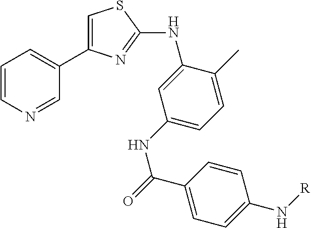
C1=CN=CC(C2=CSC(NC3=CC(NC(=O)C4=CC=C(N[R])C=C4)=CC=C3C)=N2)=C1
